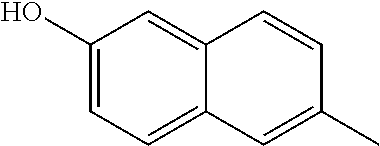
C1(O)=CC=C2C(=C1)C=CC(C)=C2
